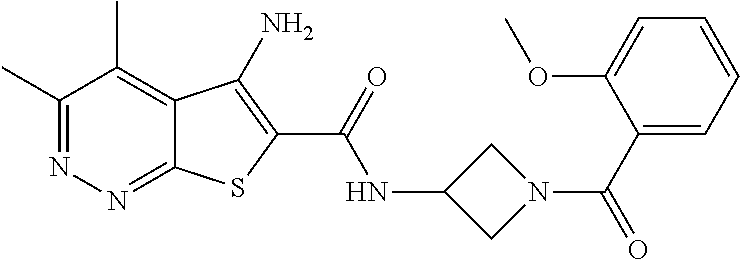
C1(C)=NN=C2C(=C1C)C(N)=C(C(=O)NC1CN(C(C3=CC=CC=C3OC)=O)C1)S2
